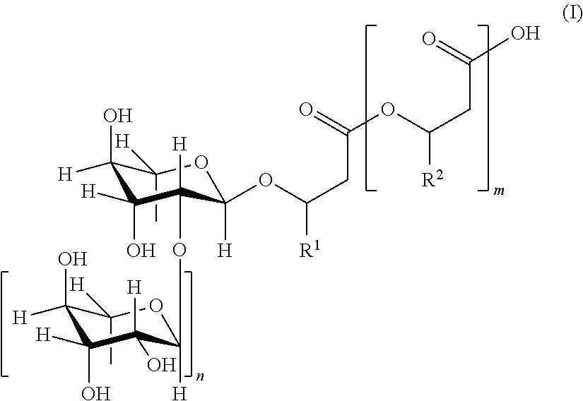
C1(C)([H])C([H])(O)C(O)([H])C(O)([H])C([H])(OC2([H])C(O)([H])C([H])(O)C(C)([H])OC2([H])OC(CC(OC(CC(O)=O)[R2])=O)[R1])O1
